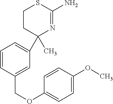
C1=CC(COC2=CC=C(OC)C=C2)=CC(C2(C)N=C(N)SCC2)=C1
